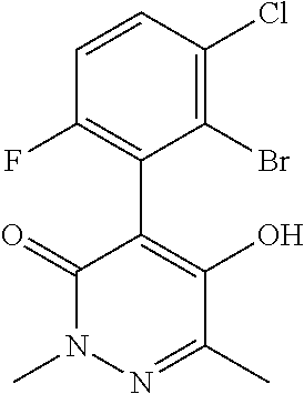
N1(C)N=C(C)C(O)=C(C2=C(F)C=CC(Cl)=C2Br)C1=O
